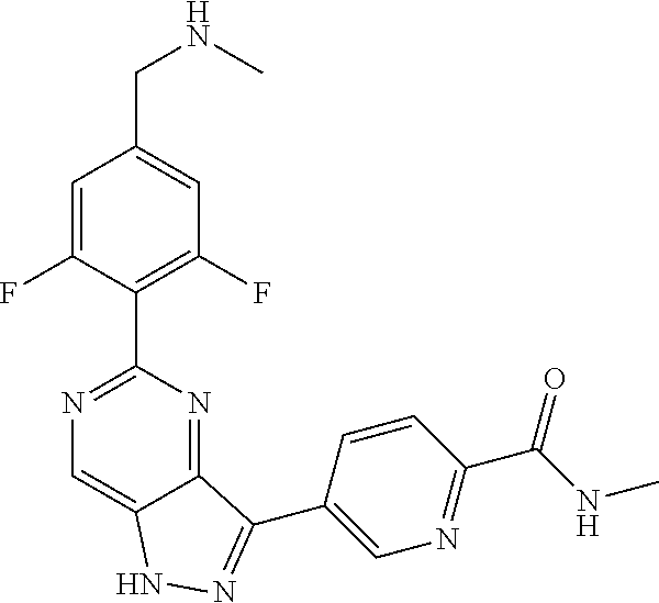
C1=C(F)C(C2=NC=C3C(=N2)C(C2=CN=C(C(NC)=O)C=C2)=NN3)=C(F)C=C1CNC
